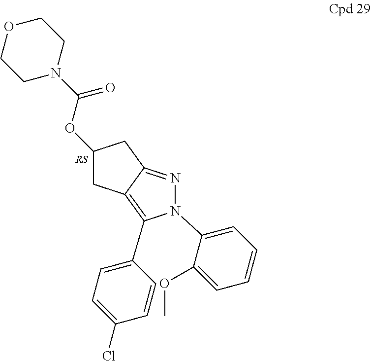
C1C2=C(C3=CC=C(Cl)C=C3)N(C3=CC=CC=C3OC)N=C2CC1OC(=O)N1CCOCC1
